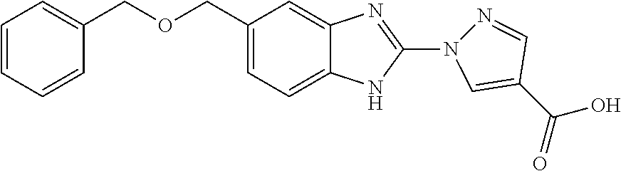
C12=CC=C(COCC3=CC=CC=C3)C=C1N=C(N1N=CC(C(O)=O)=C1)N2
